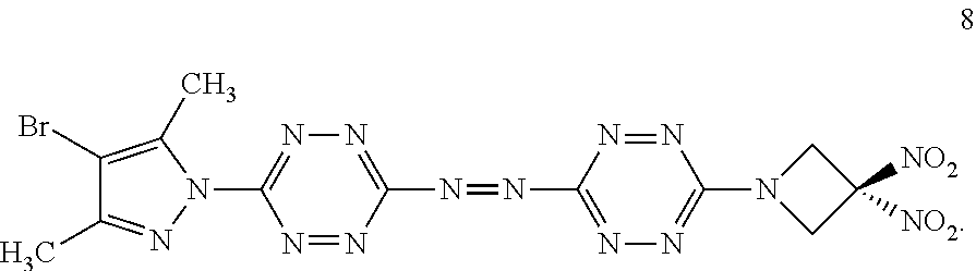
N1=NC(N=NC2=NN=C(N3CC([NO2])([NO2])C3)N=N2)=NN=C1N1N=C(C)C(Br)=C1C
